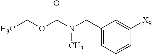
C1(CN(C(OCC)=O)C)=CC=CC([X9])=C1
